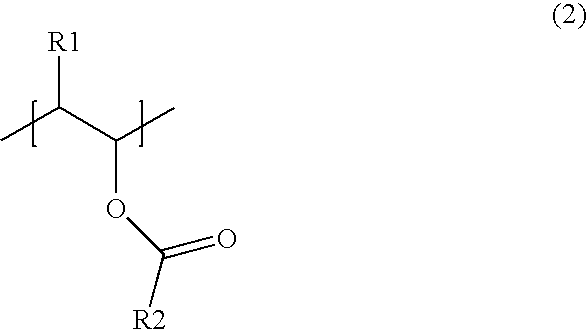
CC(C(C)OC(=O)[R2])[R1]
